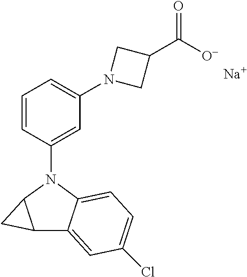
N1(C2=CC(N3CC(C([O-])=O)C3)=CC=C2)C2C(C3=CC(Cl)=CC=C13)C2.[Na]
